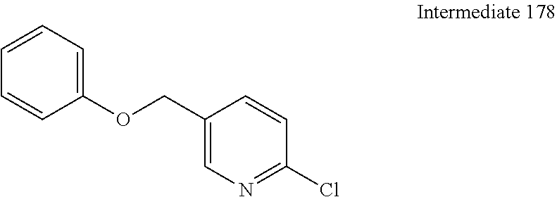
C1=CC(Cl)=NC=C1COC1=CC=CC=C1
